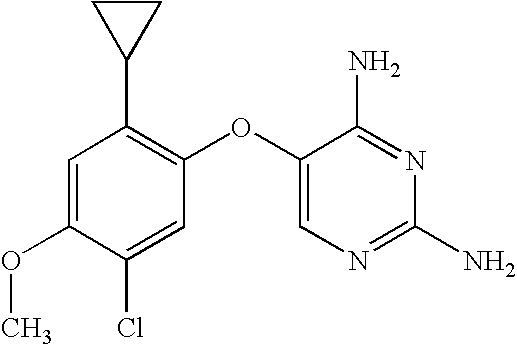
C1=C(OC)C(Cl)=CC(OC2=CN=C(N)N=C2N)=C1C1CC1
